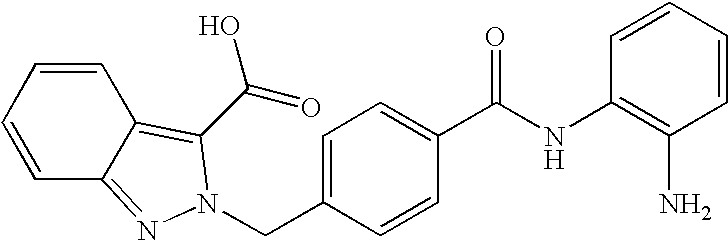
C(C1=CC=C(C(NC2=C(N)C=CC=C2)=O)C=C1)N1N=C2C=CC=CC2=C1C(=O)O
